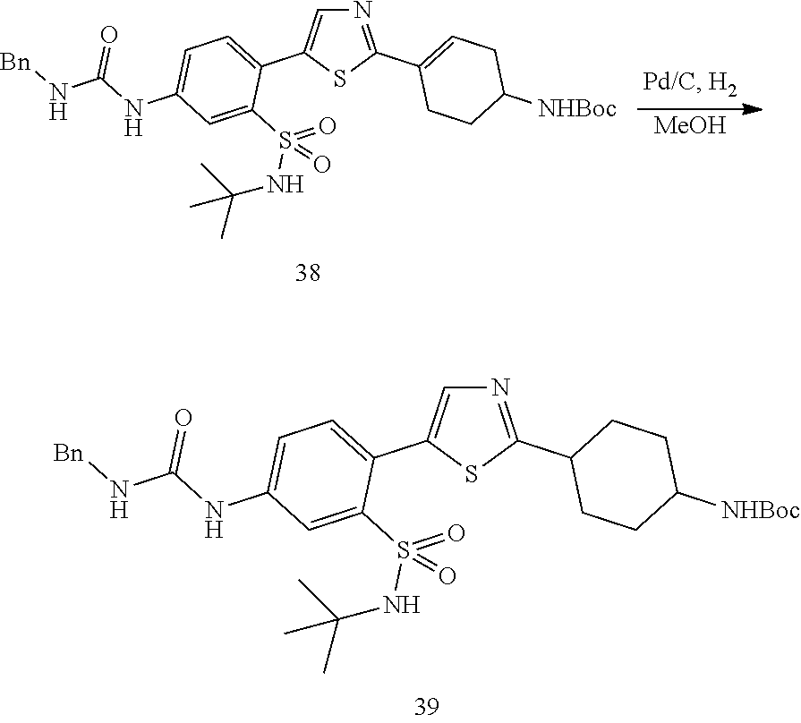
N1=C(C2CCC([NHBoc])CC2)SC(C2=CC=C(NC(N[Bn])=O)C=C2S(=O)(NC(C)(C)C)=O)=C1.[MeOH].N1=C(C2=CCC([NHBoc])CC2)SC(C2=CC=C(NC(N[Bn])=O)C=C2S(=O)(NC(C)(C)C)=O)=C1
